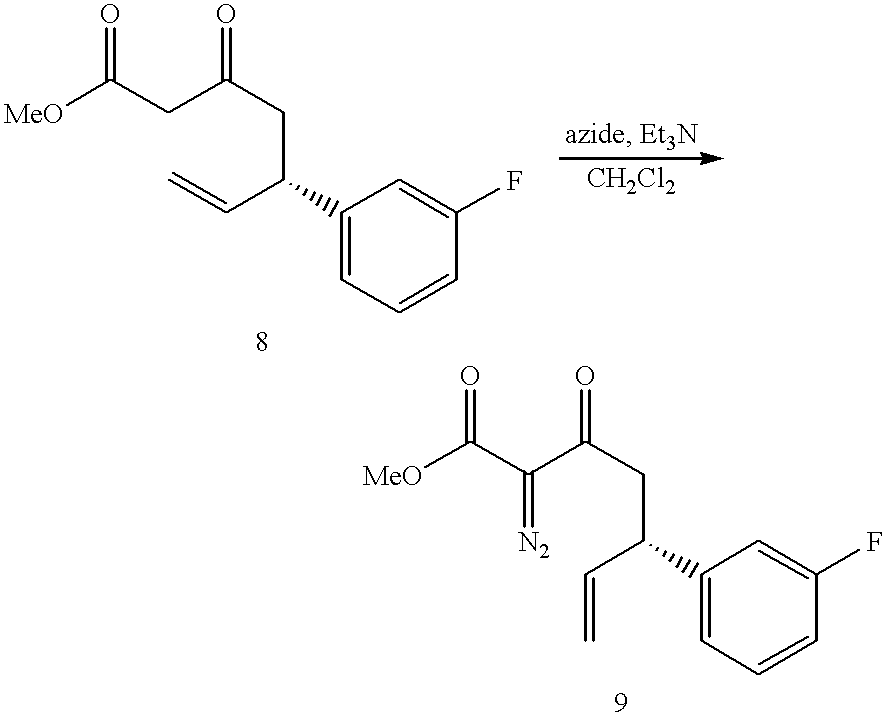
C(C(C=C)C1=CC=CC(F)=C1)C(=O)CC([MeO])=O.C(C(C=C)C1=CC=CC(F)=C1)C(=O)C(C([MeO])=O)=[N2]
